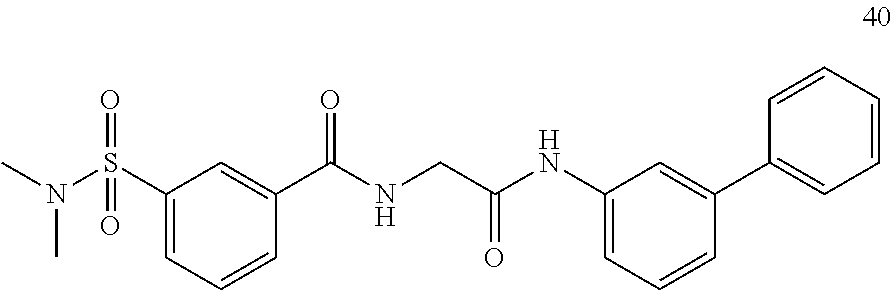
C1(C(NCC(NC2=CC=CC(C3=CC=CC=C3)=C2)=O)=O)=CC(S(N(C)C)(=O)=O)=CC=C1
